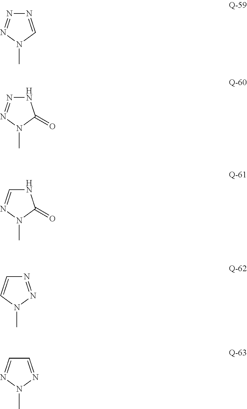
N1=CN(C)N=N1.N1N=NN(C)C1=O.N1C=NN(C)C1=O.N1=NN(C)C=C1.C1=NN(C)N=C1
